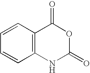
C12=C(C=CC=C1)C(=O)OC(=O)N2
